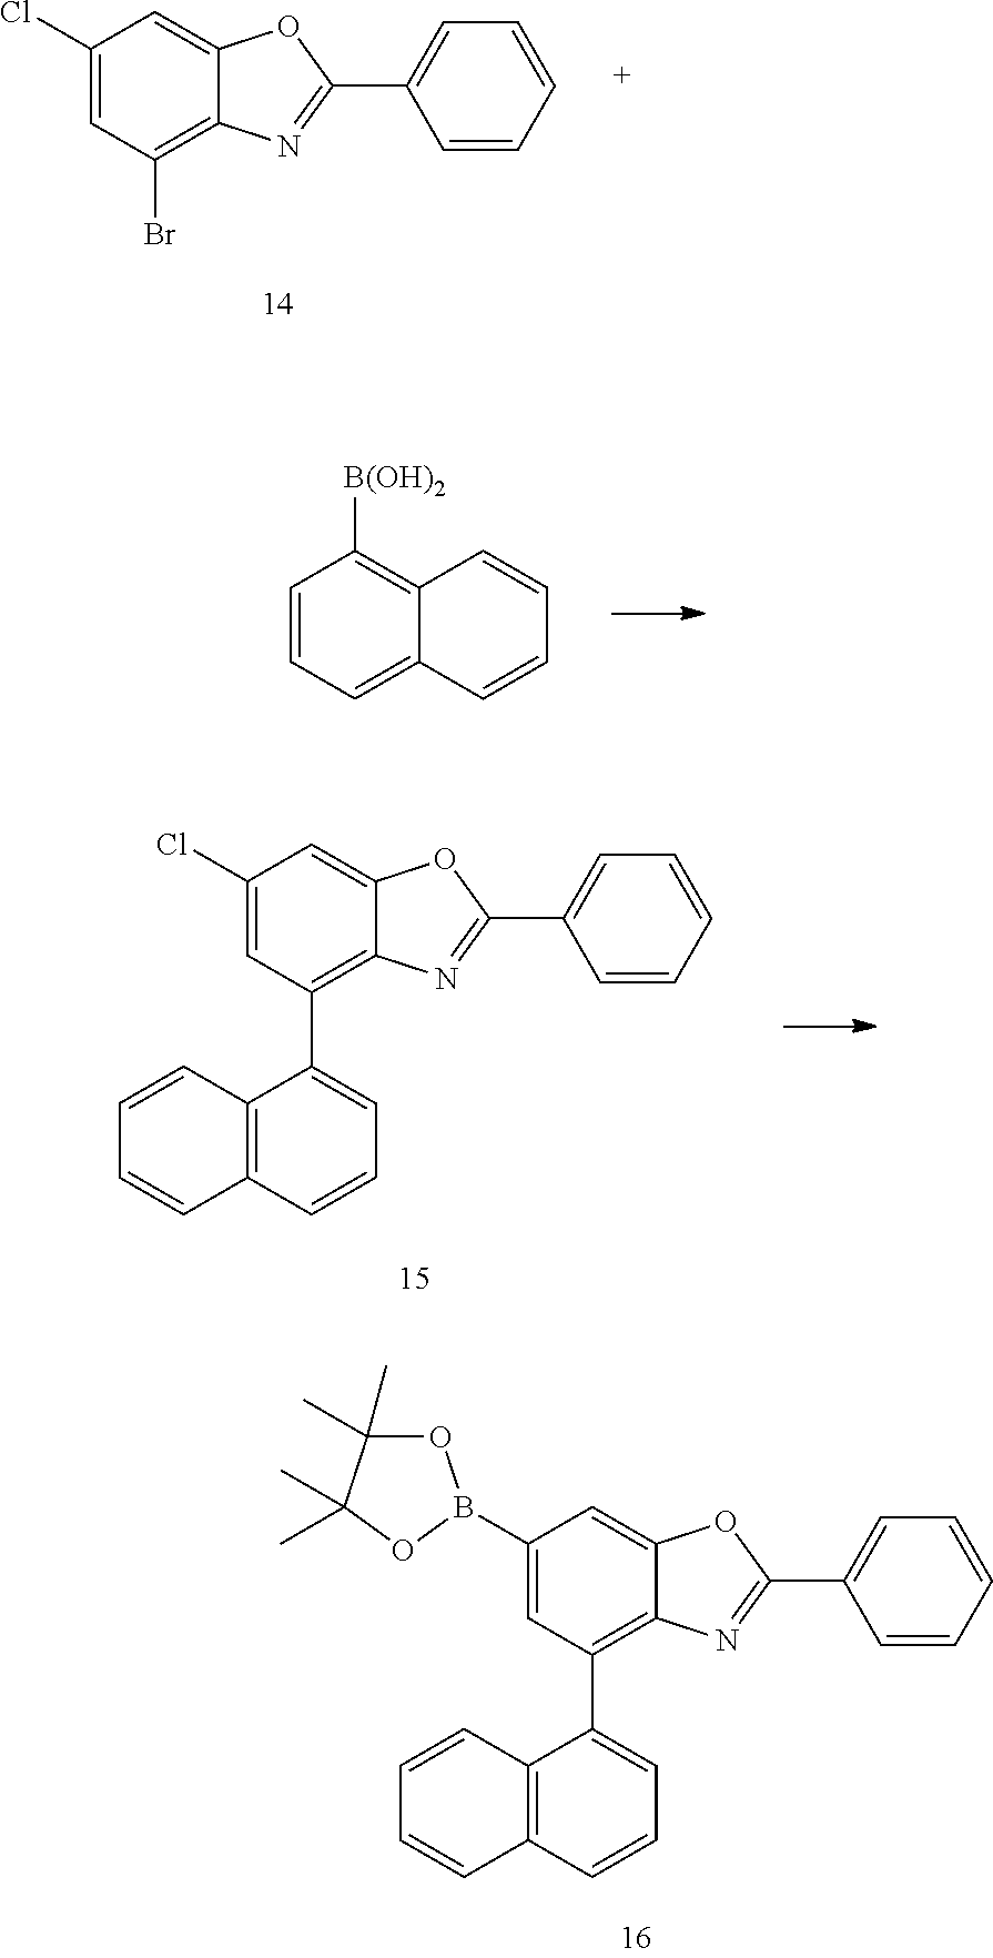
C1(Cl)=CC(Br)=C2C(=C1)OC(C1=CC=CC=C1)=N2.C1=CC=C2C(=C1[B(OH)2])C=CC=C2.C1(Cl)=CC(C2=CC=CC3=C2C=CC=C3)=C2C(=C1)OC(C1=CC=CC=C1)=N2.C1(B2OC(C)(C)C(C)(C)O2)=CC(C2=CC=CC3=C2C=CC=C3)=C2C(=C1)OC(C1=CC=CC=C1)=N2
